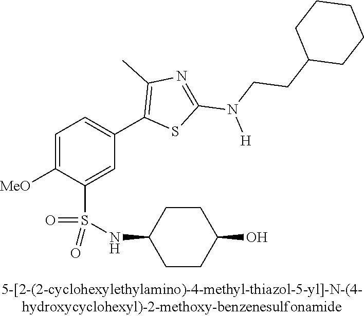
C1=C([OMe])C(S(NC2CCC(O)CC2)(=O)=O)=CC(C2=C(C)N=C(N(CCC3CCCCC3)[H])S2)=C1
